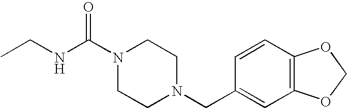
N1(C(NCC)=O)CCN(CC2=CC3=C(C=C2)OCO3)CC1
